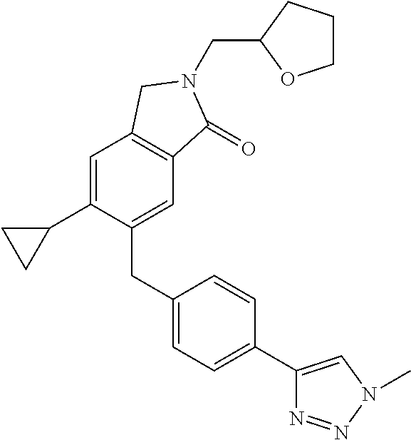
C(C1OCCC1)N1C(=O)C2=C(C=C(C3CC3)C(CC3=CC=C(C4=CN(C)N=N4)C=C3)=C2)C1
